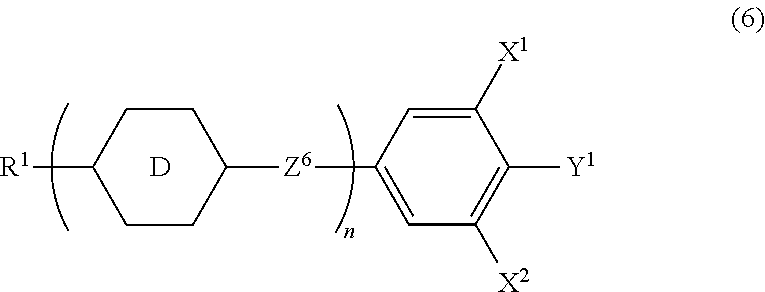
C1([Z6]C2CCC([R1])CC2)=CC([X2])=C([Y1])C([X1])=C1.[D]
